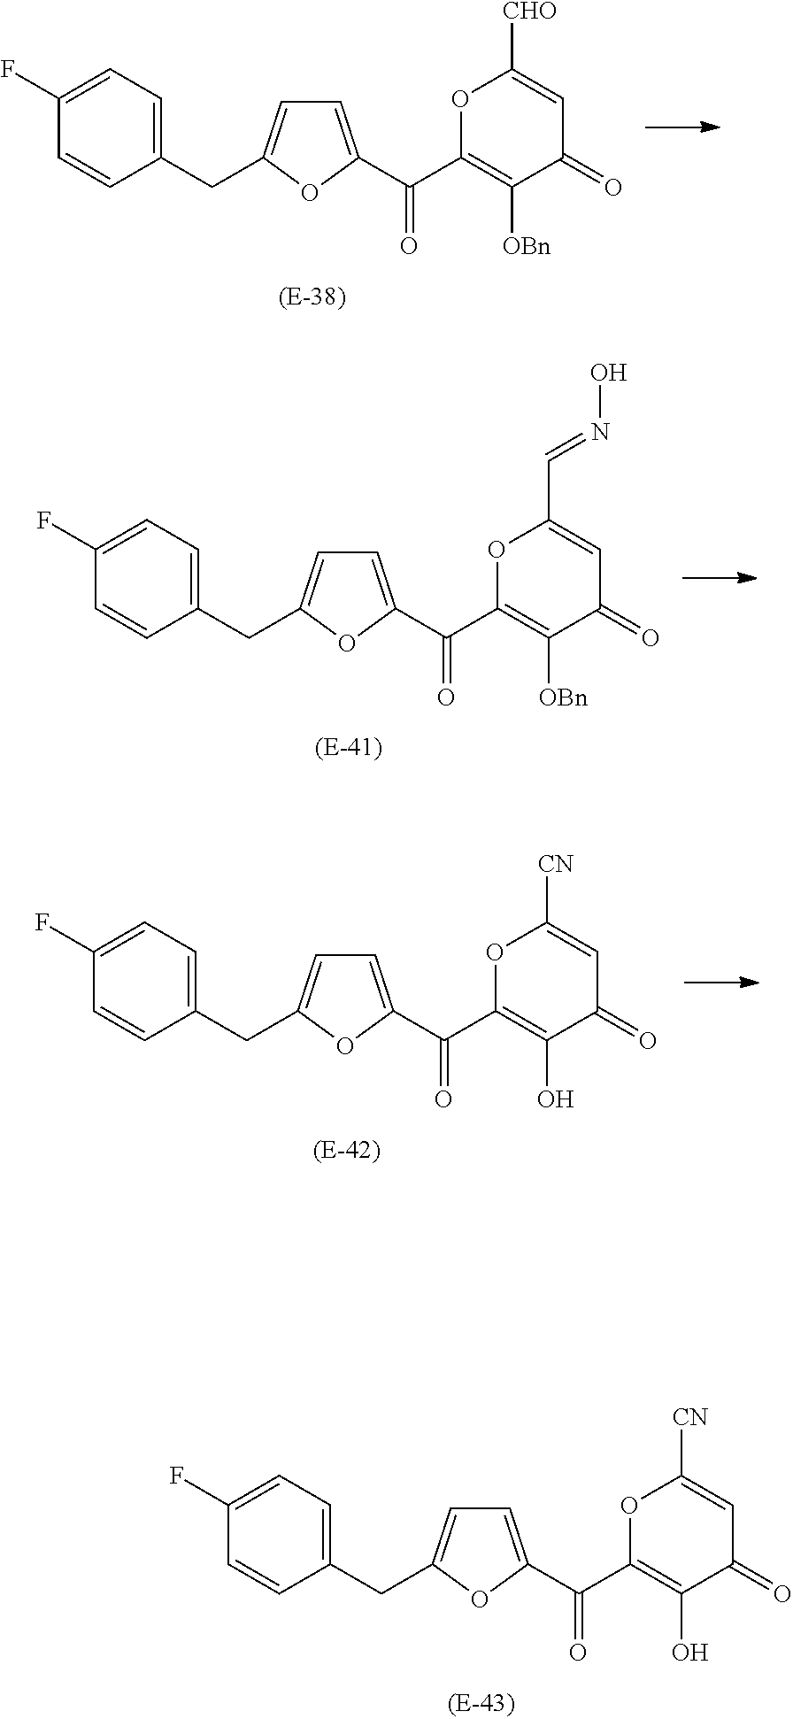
C1=C(C(C2=C([OBn])C(=O)C=C([CHO])O2)=O)OC(CC2=CC=C(F)C=C2)=C1.C1=C(C(C2=C([OBn])C(=O)C=C(C=NO)O2)=O)OC(CC2=CC=C(F)C=C2)=C1.C1=C(C(C2=C(O)C(=O)C=C([CN])O2)=O)OC(CC2=CC=C(F)C=C2)=C1.C1=C(C(C2=C(O)C(=O)C=C([CN])O2)=O)OC(CC2=CC=C(F)C=C2)=C1
